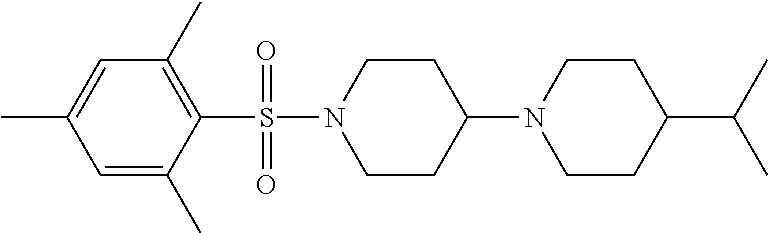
C1=C(C)C=C(C)C(S(N2CCC(N3CCC(C(C)C)CC3)CC2)(=O)=O)=C1C
